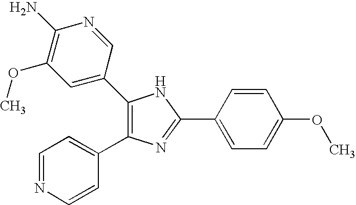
C1(C2=CC(OC)=C(N)N=C2)=C(C2=CC=NC=C2)N=C(C2=CC=C(OC)C=C2)N1
